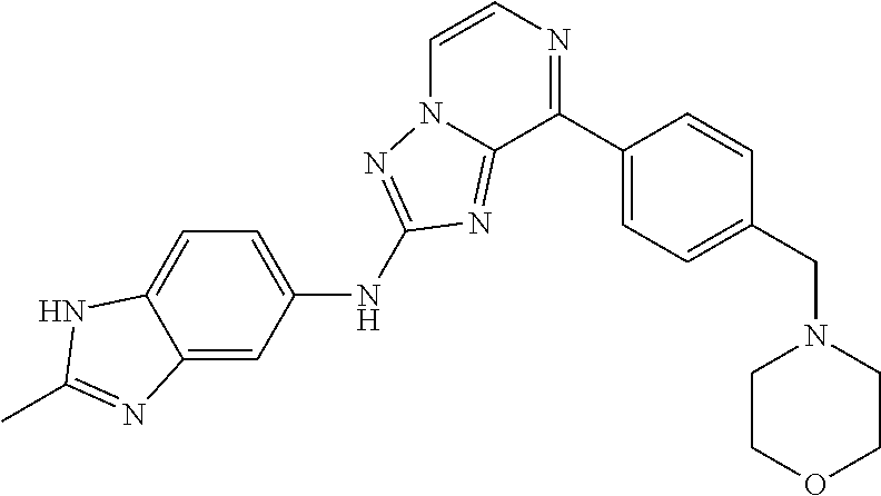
C12=CC(NC3=NN4C=CN=C(C5=CC=C(CN6CCOCC6)C=C5)C4=N3)=CC=C1NC(C)=N2
